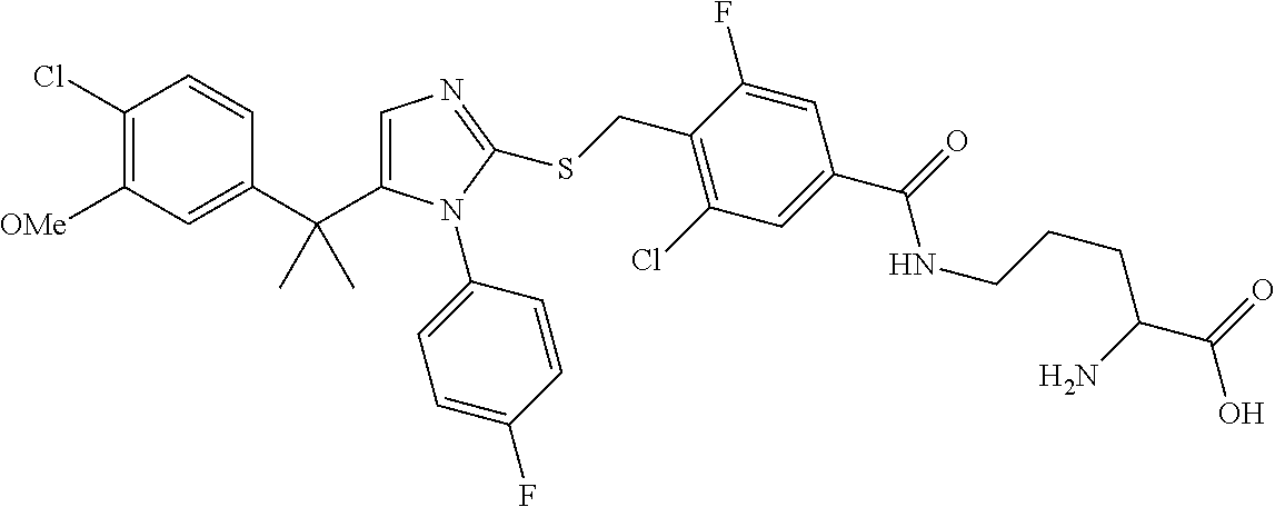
C1(C(C)(C)C2=CN=C(SCC3=C(Cl)C=C(C(NCCCC(N)C(=O)O)=O)C=C3F)N2C2=CC=C(F)C=C2)=CC([OMe])=C(Cl)C=C1
